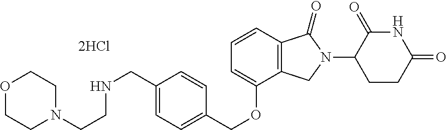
C1=CC2=C(C(OCC3=CC=C(CNCCN4CCOCC4)C=C3)=C1)CN(C1CCC(=O)NC1=O)C2=O
